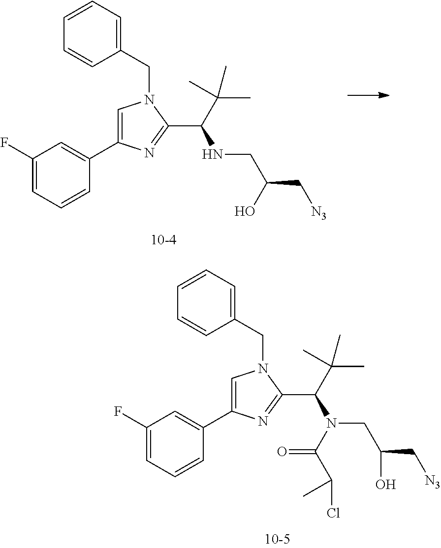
C1(F)=CC=CC(C2=CN(CC3=CC=CC=C3)C(C(N(CC(C[N3])O)C(C(Cl)C)=O)C(C)(C)C)=N2)=C1.C1(F)=CC=CC(C2=CN(CC3=CC=CC=C3)C(C(NCC(C[N3])O)C(C)(C)C)=N2)=C1
